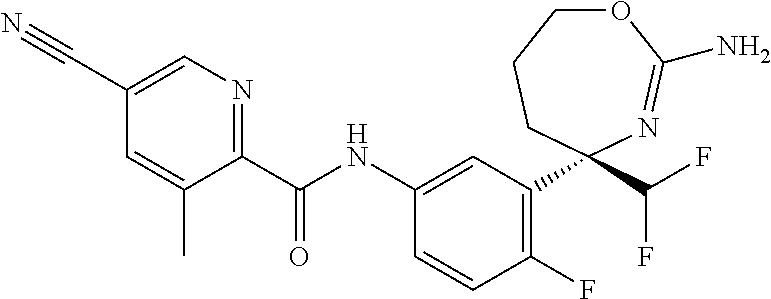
C1(C#N)=CN=C(C(NC2=CC(C3(C(F)F)CCCOC(N)=N3)=C(F)C=C2)=O)C(C)=C1
